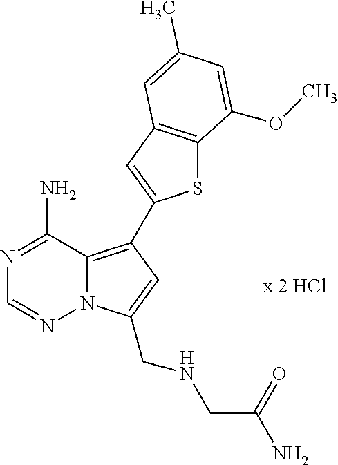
S1C2=C(C=C1C1=C3N(N=CN=C3N)C(CNCC(=O)N)=C1)C=C(C)C=C2OC
